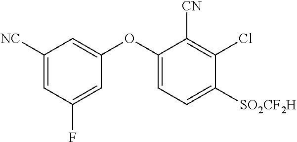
C1(OC2=CC=C([SO2CF2H])C(Cl)=C2[CN])=CC([NC])=CC(F)=C1
